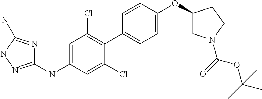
C1(NC2=CC(Cl)=C(C3=CC=C(OC4CN(C(OC(C)(C)C)=O)CC4)C=C3)C(Cl)=C2)=NNC(N)=N1
